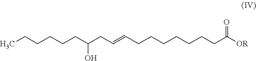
CCCCCCC(CC=CCCCCCCCC([OR])=O)O
